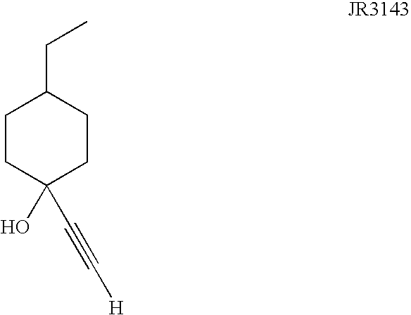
C1CC(O)(C#C[H])CCC1CC
